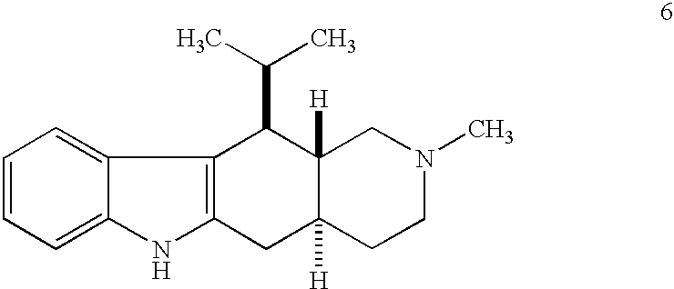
C1=C2C(=CC=C1)NC1=C2C(C(C)C)C2([H])C([H])(C1)CCN(C)C2
